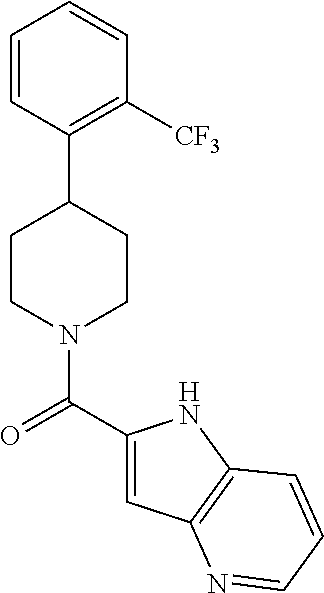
C1CN(C(=O)C2=CC3=C(N2)C=CC=N3)CCC1C1=C([CF3])C=CC=C1
